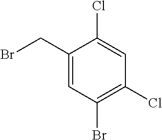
C1(CBr)=CC(Br)=C(Cl)C=C1Cl
